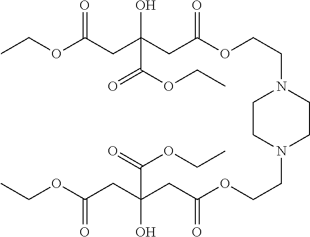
CCOC(CC(CC(OCCN1CCN(CCOC(=O)CC(O)(CC(=O)OCC)C(OCC)=O)CC1)=O)(O)C(=O)OCC)=O
